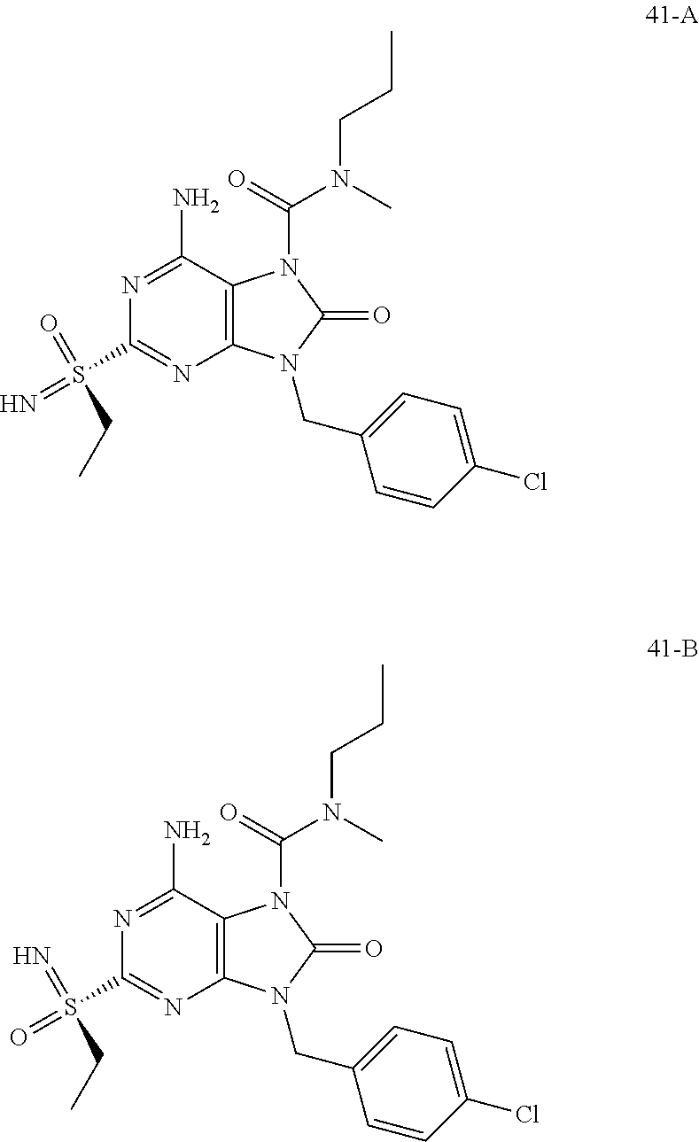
N1=C(N)C2=C(N=C1S(=N)(=O)CC)N(CC1=CC=C(Cl)C=C1)C(=O)N2C(=O)N(C)CCC.N1=C(N)C2=C(N=C1S(=O)(=N)CC)N(CC1=CC=C(Cl)C=C1)C(=O)N2C(=O)N(C)CCC
